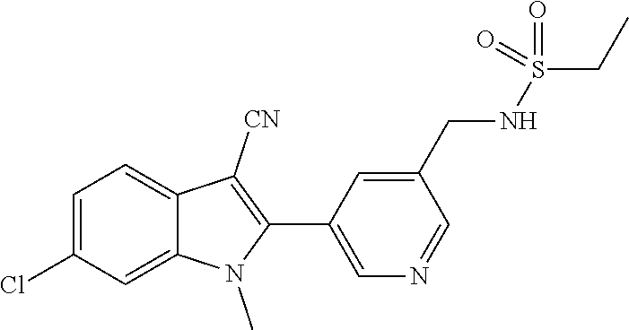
C1=C(Cl)C=C2C(=C1)C([CN])=C(C1=CN=CC(CNS(CC)(=O)=O)=C1)N2C
